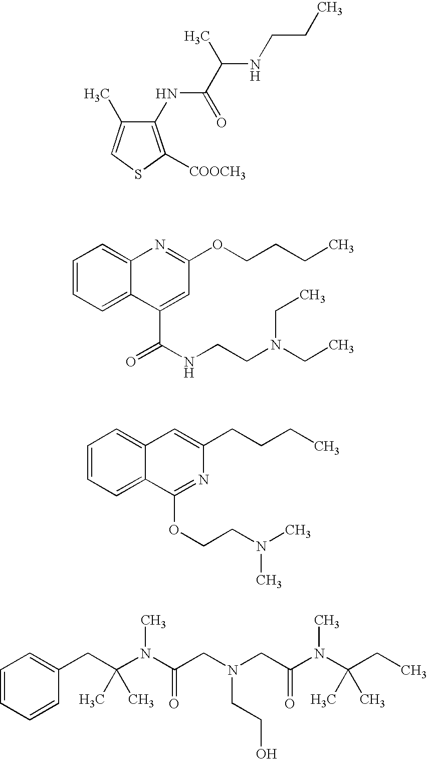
C1(NC(C(C)NCCC)=O)=C([COOCH3])SC=C1C.C1=CC=C2C(=C1)N=C(OCCCC)C=C2C(=O)NCCN(CC)CC.C1=CC=C2C(=C1)C=C(CCCC)N=C2OCCN(C)C.C1=CC=CC(CC(N(C(CN(CC(N(C(CC)(C)C)C)=O)CCO)=O)C)(C)C)=C1
